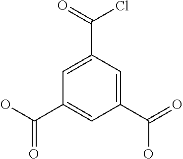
C1(C(=O)Cl)=CC(C(O)=O)=CC(C(=O)O)=C1
